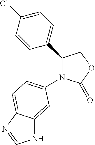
C1(C2N(C3=CC=C4C(=C3)NC=N4)C(=O)OC2)=CC=C(Cl)C=C1
